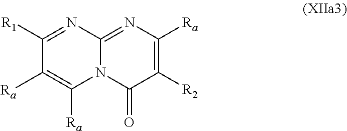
C1([R1])=NC2=NC([Ra])=C([R2])C(=O)N2C([Ra])=C1[Ra]
